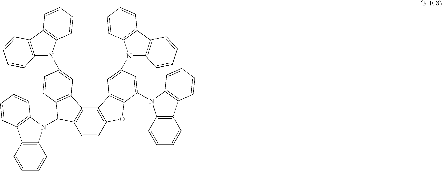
C1=CC2=C(C3=C1OC1=C3C=C(N3C4=C(C5=C3C=CC=C5)C=CC=C4)C=C1N1C3=C(C=CC=C3)C3=C1C=CC=C3)C1=C(C2N2C3=C(C=CC=C3)C3=C2C=CC=C3)C=CC(N2C3=C(C4=C2C=CC=C4)C=CC=C3)=C1
